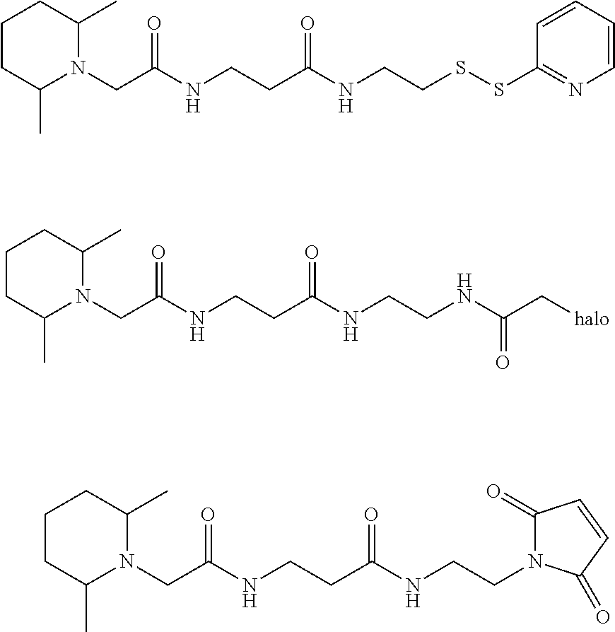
C1CCC(C)N(CC(NCCC(NCCSSC2=NC=CC=C2)=O)=O)C1C.C1CCC(C)N(CC(NCCC(NCCNC(C[halo])=O)=O)=O)C1C.C1CCC(C)N(CC(NCCC(NCCN2C(=O)C=CC2=O)=O)=O)C1C
